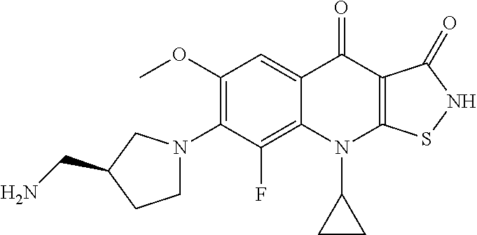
C12=C(F)C(N3CCC(CN)C3)=C(OC)C=C1C(=O)C1=C(N2C2CC2)SNC1=O
